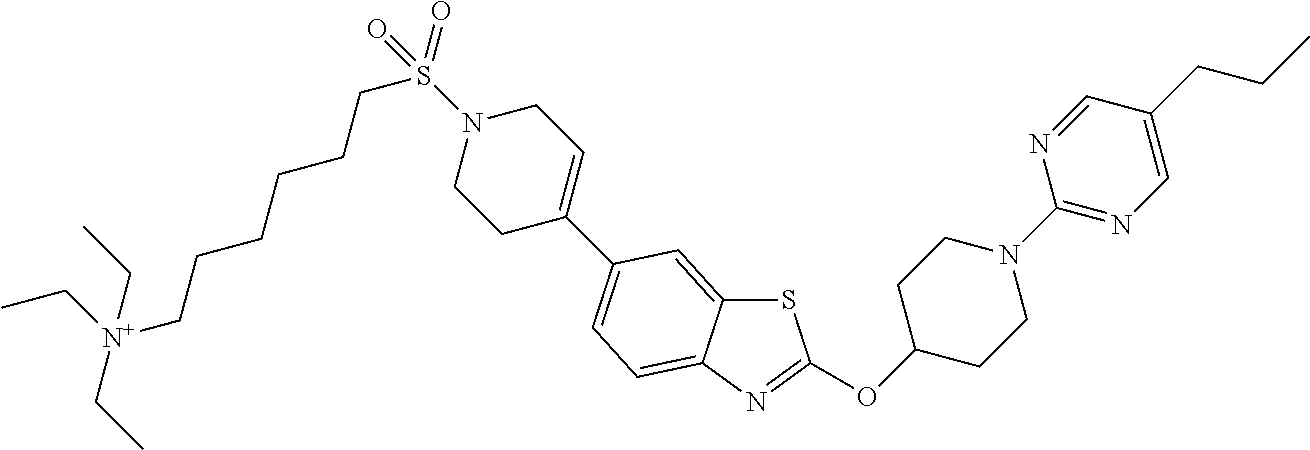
S1C2=CC(C3=CCN(S(CCCCCC[N+](CC)(CC)CC)(=O)=O)CC3)=CC=C2N=C1OC1CCN(C2=NC=C(CCC)C=N2)CC1
